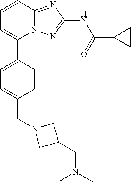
C1=CC2=NC(NC(=O)C3CC3)=NN2C(C2=CC=C(CN3CC(CN(C)C)C3)C=C2)=C1
